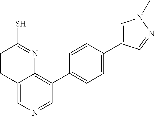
C1=CC(S)=NC2=C(C3=CC=C(C4=CN(C)N=C4)C=C3)C=NC=C12
